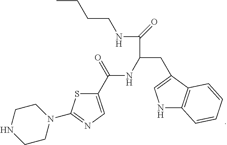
C1(C(NC(CC2=CNC3=C2C=CC=C3)C(NCCCC)=O)=O)=CN=C(N2CCNCC2)S1
